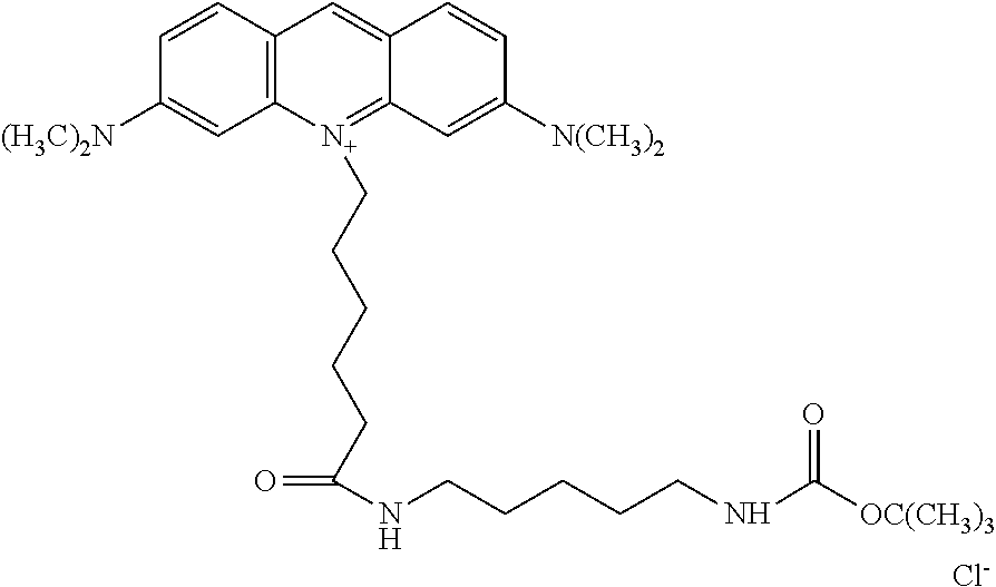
C12=C([N+](CCCCCC(NCCCCCNC(=O)[OC(CH3)3])=O)=C3C(=C1)C=CC([N(CH3)2])=C3)C=C([(H3C)2N])C=C2.[Cl-]
